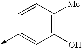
C1(O)=C([Me])C=CC(->C)=C1
